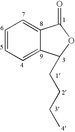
C1=CC=C2C(=C1)C(=O)OC2CCCC
